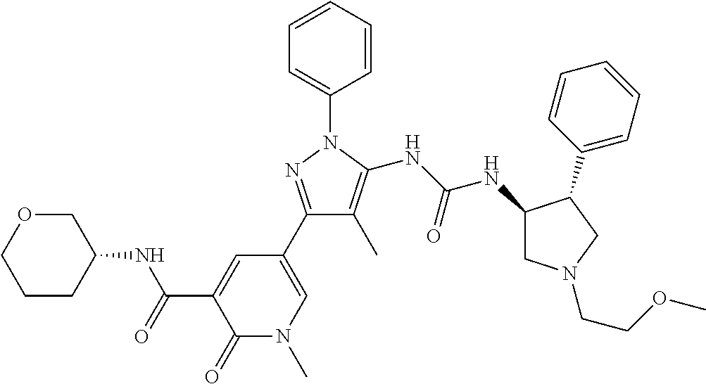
C1(C2=CN(C)C(=O)C(C(=O)NC3COCCC3)=C2)=NN(C2=CC=CC=C2)C(NC(NC2CN(CCOC)CC2C2=CC=CC=C2)=O)=C1C
